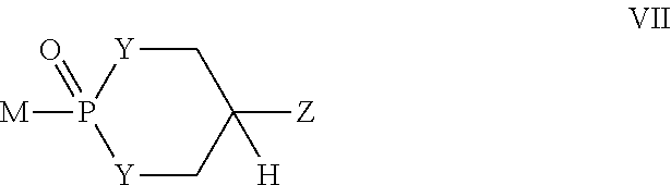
C1[Y]P([M])(=O)[Y]CC1([Z])[H]
